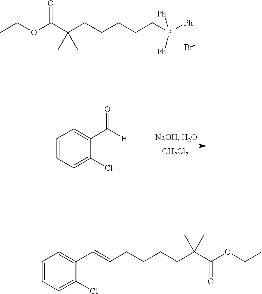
CCOC(C(CCCCC[P+]([Ph])([Ph])[Ph])(C)C)=O.[Br-].[CH2Cl2].C1=CC=C(Cl)C(C([H])=O)=C1.C1=CC=C(Cl)C(C=CCCCCC(C(OCC)=O)(C)C)=C1
